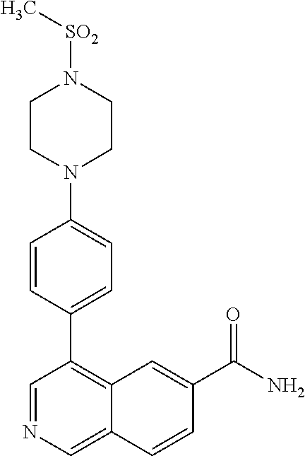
C1=CC(C2=C3C(=CN=C2)C=CC(C(N)=O)=C3)=CC=C1N1CCN([SO2]C)CC1
